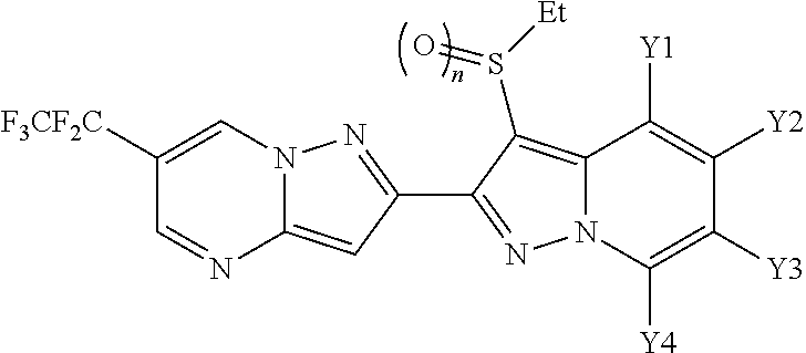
C12=CC(C3=NN4C(=C3S([Et])=O)C([Y1])=C([Y2])C([Y3])=C4[Y4])=NN1C=C([F3CF2C])C=N2
